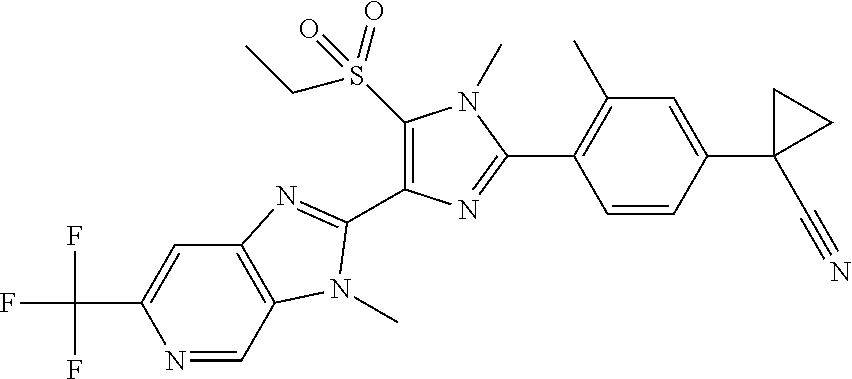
N1=CC2=C(C=C1C(F)(F)F)N=C(C1=C(S(CC)(=O)=O)N(C)C(C3=C(C)C=C(C4(C#N)CC4)C=C3)=N1)N2C
